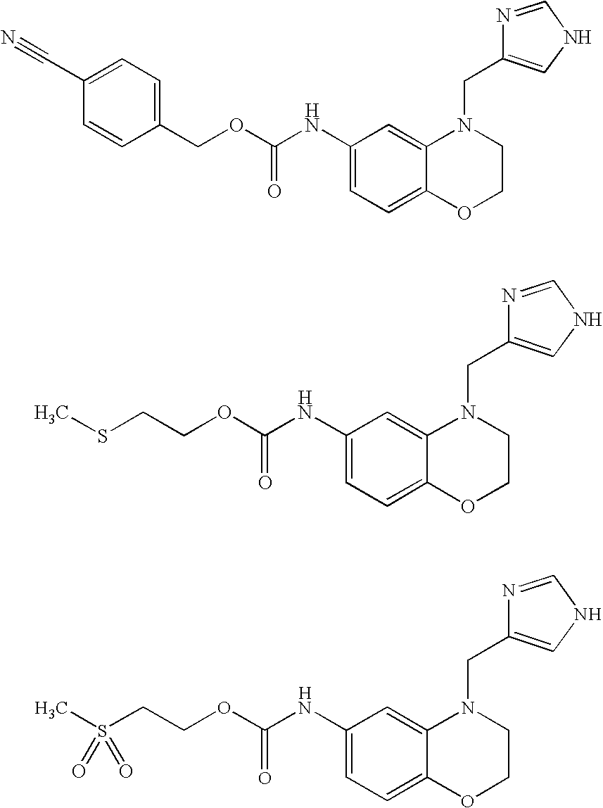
C1(NC(OCC2=CC=C(C#N)C=C2)=O)=CC=C2C(=C1)N(CC1=CNC=N1)CCO2.C1(NC(OCCSC)=O)=CC=C2C(=C1)N(CC1=CNC=N1)CCO2.C1(NC(OCCS(C)(=O)=O)=O)=CC=C2C(=C1)N(CC1=CNC=N1)CCO2
